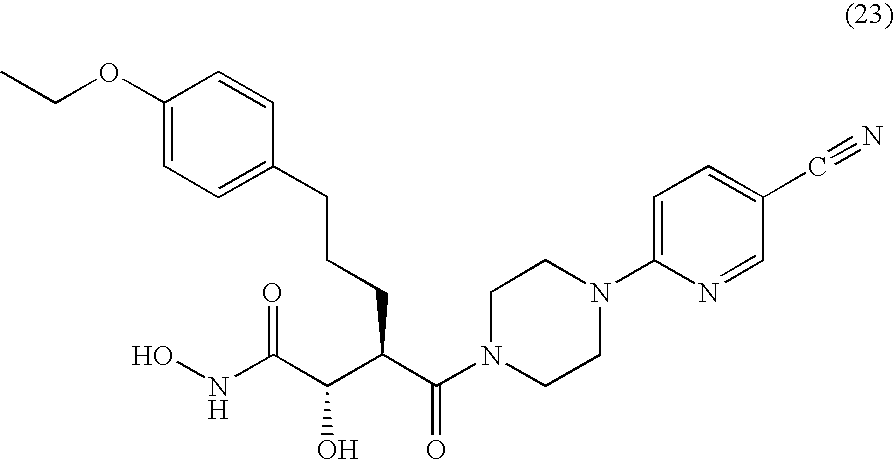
C1(OCC)=CC=C(CCCC(C(=O)N2CCN(C3=CC=C(C#N)C=N3)CC2)C(C(NO)=O)O)C=C1
